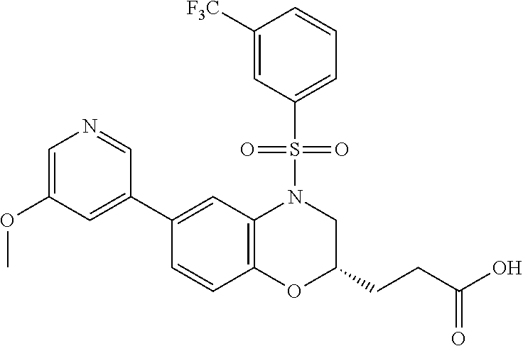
C1(C2=CC(OC)=CN=C2)=CC2=C(C=C1)OC(CCC(O)=O)CN2S(=O)(=O)C1=CC=CC([F3C])=C1
